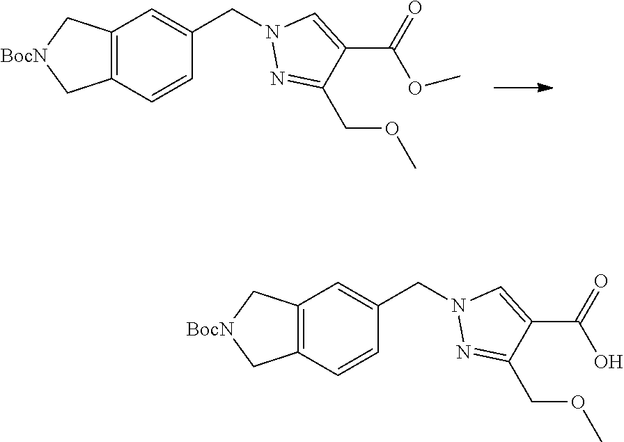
C12=C(C=CC(CN3N=C(COC)C(C(OC)=O)=C3)=C1)C[BocN]C2.C12=C(C=CC(CN3N=C(COC)C(C(O)=O)=C3)=C1)C[BocN]C2
